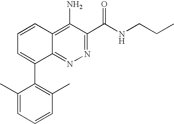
N1=C(C(NCCC)=O)C(N)=C2C(=N1)C(C1=C(C)C=CC=C1C)=CC=C2
